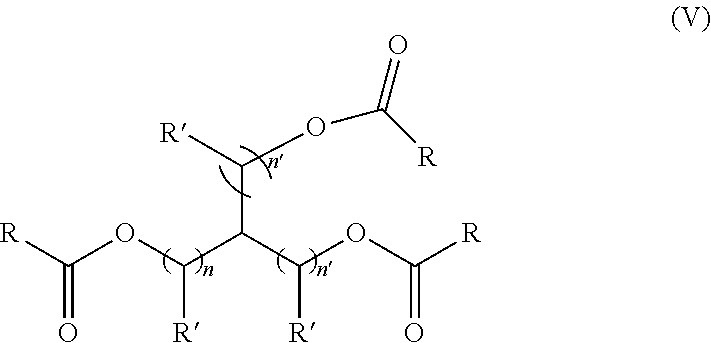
[R]C(OC([R])C(C(OC(=O)[R])[R])C([R])OC(=O)[R])=O
